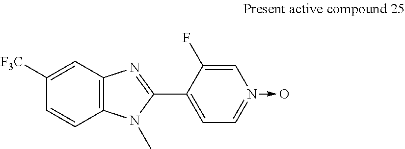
C12=C(C=C([F3C])C=C1)N=C(C1=CC=N(->O)C=C1F)N2C
